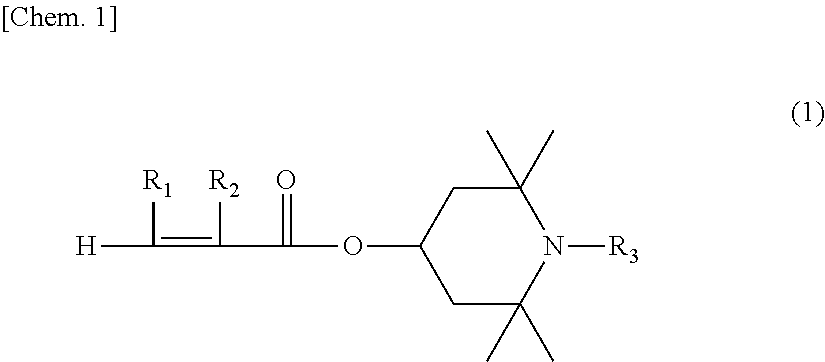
[H]C([R1])=C([R2])C(=O)OC1CC(C)(C)N([R3])C(C)(C)C1
